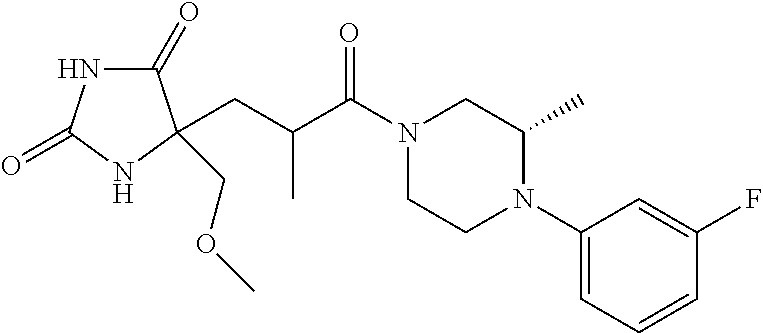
C1(=O)NC(=O)NC1(COC)CC(C)C(=O)N1CCN(C2=CC=CC(F)=C2)C(C)C1
